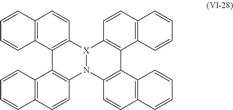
C1=CC2=C(C=C1)C1=C(C=C2)[X]2N(C3=C1C1=C(C=C3)C=CC=C1)C1=C(C3=C2C=CC2=C3C=CC=C2)C2=C(C=C1)C=CC=C2
